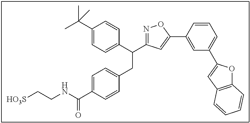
C1(C(C)(C)C)=CC=C(C(C2=NOC(C3=CC(C4=CC5=C(O4)C=CC=C5)=CC=C3)=C2)CC2=CC=C(C(NCC[HO3S])=O)C=C2)C=C1
